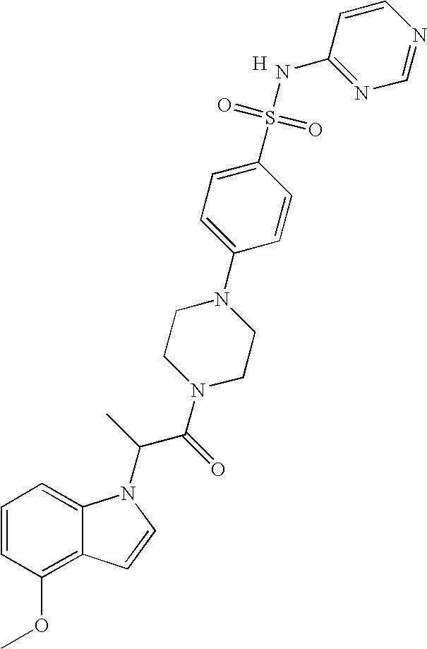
C1=CC(OC)=C2C(=C1)N(C(C(N1CCN(C3=CC=C(S(=O)(=O)NC4=NC=NC=C4)C=C3)CC1)=O)C)C=C2.[H]
